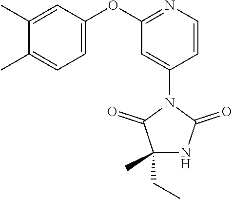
C1(C)=CC(OC2=NC=CC(N3C(=O)C(CC)(C)NC3=O)=C2)=CC=C1C
